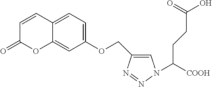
C1=CC2=CC=C(OCC3=CN(C([COOH])CCC(O)=O)N=N3)C=C2OC1=O
